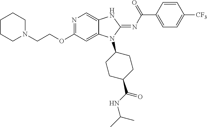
C(COC1=NC=C2C(=C1)N(C1CCC(C(NC(C)C)=O)CC1)C(=NC(C1=CC=C([CF3])C=C1)=O)N2)N1CCCCC1
